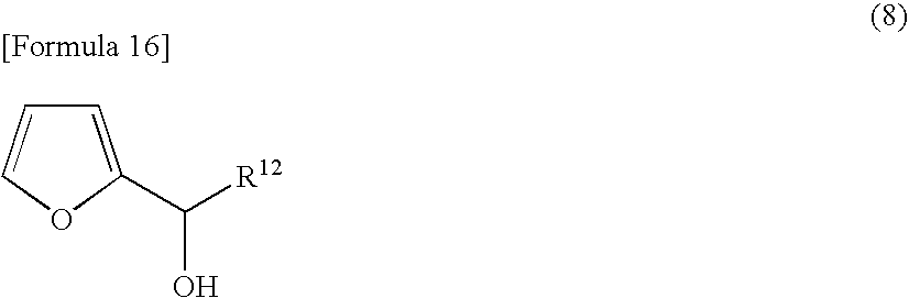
C1=C(C([R12])O)OC=C1
